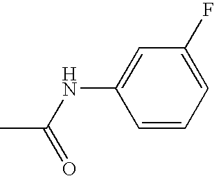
CC(NC1=CC(F)=CC=C1)=O
